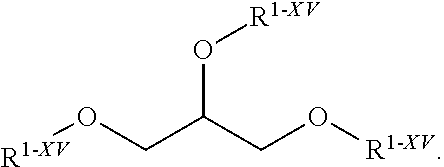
[R1-XV]OCC(CO[R1-XV])O[R1-XV]
